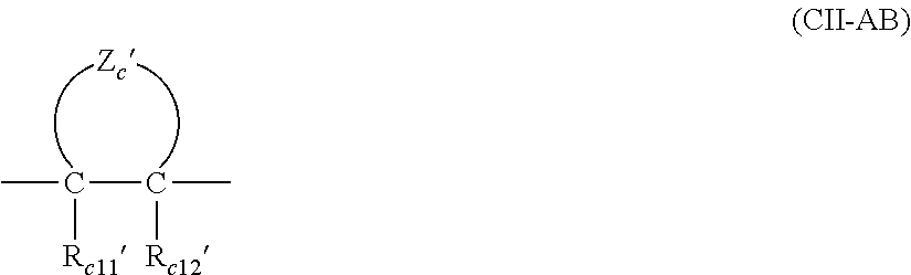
C(C(C)[Rc12])(C)[Rc11]
